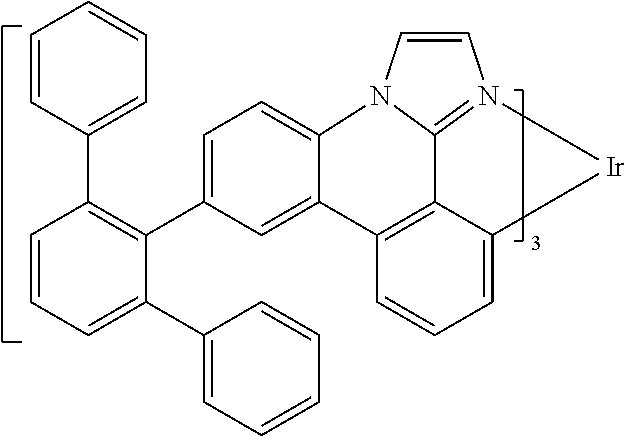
C1=C(C2=C(C3=CC=CC=C3)C=CC=C2C2=CC=CC=C2)C=C2C(=C1)N1C3=N(C=C1)[Ir]C1=CC=CC2=C13
